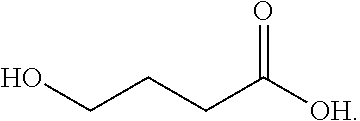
O=C([OH])CCCO
